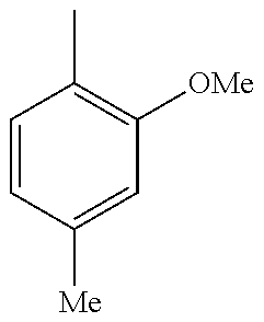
C1=CC([Me])=CC([OMe])=C1C
